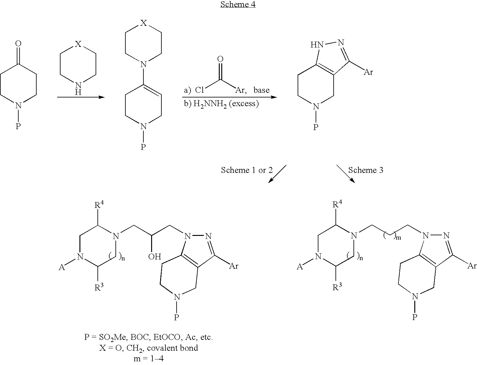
ClC([Ar])=O.[a)].[b) H2NNH2 (excess)].C1CNCC[X]1.C1CN(P)CCC1=O.C1CN(P)CC=C1N1CC[X]CC1.C1CN(P)CC2=C1NN=C2[Ar].C1N([A])C([R3])CN(CC(CN2N=C([Ar])C3=C2CCN(P)C3)O)C1[R4].C1N([A])C([R3])CN(CCCN2N=C([Ar])C3=C2CCN(P)C3)C1[R4]
